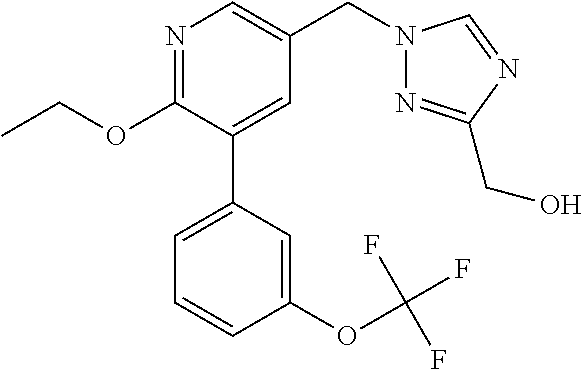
C1(OCC)=NC=C(CN2N=C(CO)N=C2)C=C1C1=CC=CC(OC(F)(F)F)=C1
